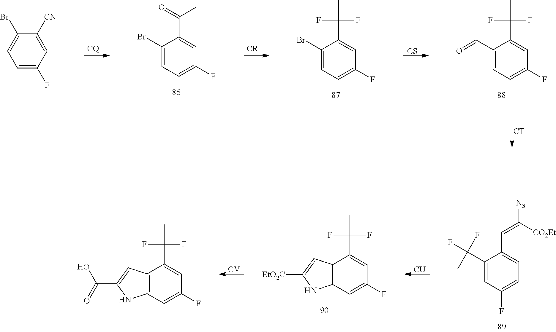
C1(Br)=CC=C(F)C=C1C(=O)C.C1(Br)=CC=C(F)C=C1C(F)(F)C.C1(C=O)=CC=C(F)C=C1C(F)(F)C.[CS].[CT].C1=C(F)C=C([CN])C(Br)=C1.C1(C(C)(F)F)=CC(F)=CC=C1C=C([N3])[CO2Et].[CU].C12=C(C=C(F)C=C1C(F)(F)C)NC([EtO2C])=C2.[CV].C12=C(C=C(F)C=C1C(F)(F)C)NC(C(O)=O)=C2
